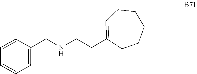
C1(CCNCC2=CC=CC=C2)=CCCCCC1
